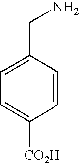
C1=C(CN)C=CC([CO2H])=C1
